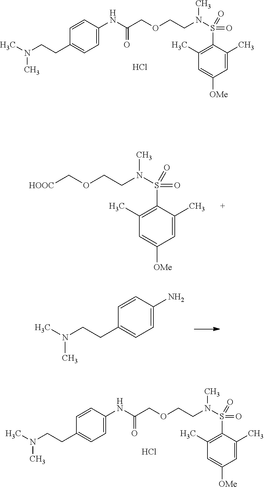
Cl.C1(NC(=O)COCCN(S(C2=C(C)C=C([OMe])C=C2C)(=O)=O)C)=CC=C(CCN(C)C)C=C1.C1=CC(NC(=O)COCCN(S(C2=C(C)C=C([OMe])C=C2C)(=O)=O)C)=CC=C1CCN(C)C.Cl.[HOOC]COCCN(S(C1=C(C)C=C([OMe])C=C1C)(=O)=O)C.C1=CC(N)=CC=C1CCN(C)C
